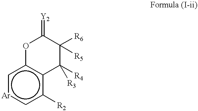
c1[Ar]cc([R2])c2c1OC(=[Y2])C([R6])([R5])C2([R3])[R4]
